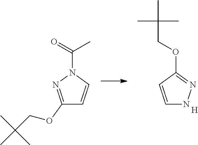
O(CC(C)(C)C)C1=NNC=C1.C(=O)(C)N1N=C(OCC(C)(C)C)C=C1.[H]
